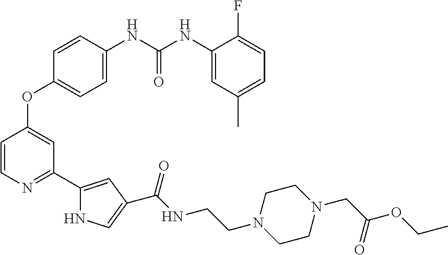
C1=CC(NC(NC2=CC(C)=CC=C2F)=O)=CC=C1OC1=CC(C2=CC(C(NCCN3CCN(CC(OCC)=O)CC3)=O)=CN2)=NC=C1
